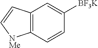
C12=C([NMe]C=C1)C=CC([BF3K])=C2
